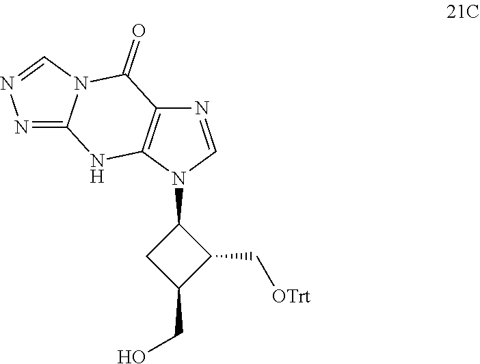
N1=CN(C2CC(CO)C2C[OTrt])C2=C1C(=O)N1C(=NN=C1)N2
